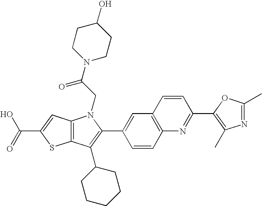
C(C1=CC2=C(S1)C(C1CCCCC1)=C(C1=CC3=C(C=C1)N=C(C1=C(C)N=C(C)O1)C=C3)N2CC(N1CCC(O)CC1)=O)(=O)O
